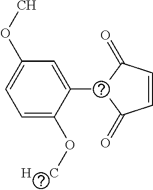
C1=CC(=O)C(C2=CC(OC)=CC=C2O[H     C])C1=O
